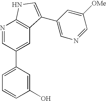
N1=CC(C2=CC=CC(O)=C2)=CC2=C1NC=C2C1=CN=CC([OMe])=C1
